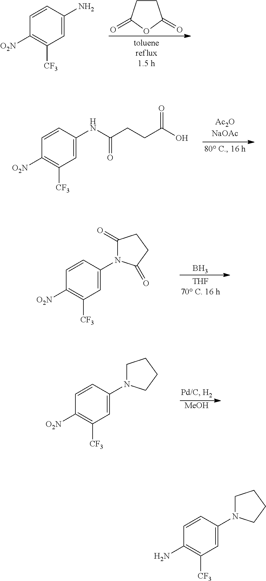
C1CC(=O)OC1=O.C1=CC(N)=CC([CF3])=C1[O2N].C1=CC(NC(=O)CCC(O)=O)=CC([CF3])=C1[O2N].C1=CC(N2C(=O)CCC2=O)=CC([CF3])=C1[O2N].B.C1=CC(N2CCCC2)=CC([CF3])=C1[O2N].[MeOH].C1=CC(N2CCCC2)=CC([CF3])=C1N
